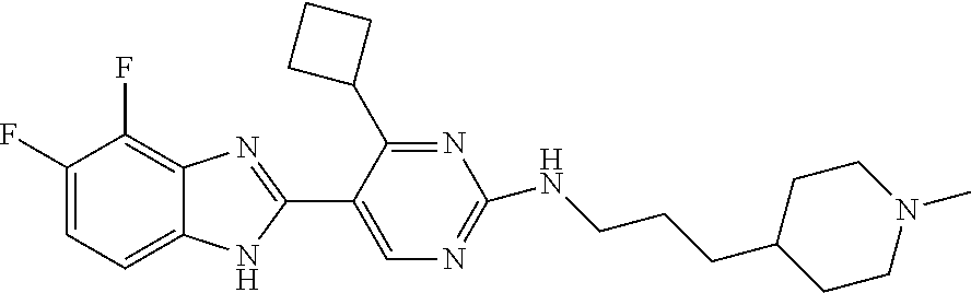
C1=C(F)C(F)=C2C(=C1)NC(C1=CN=C(NCCCC3CCN(C)CC3)N=C1C1CCC1)=N2
